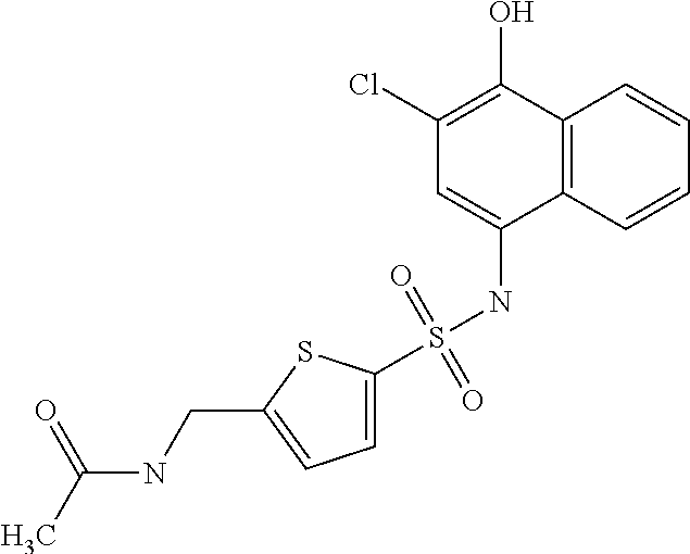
C1=C(S(NC2=CC(Cl)=C(O)C3=C2C=CC=C3)(=O)=O)SC(CNC(C)=O)=C1
